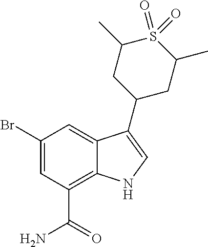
C1(Br)=CC(C(=O)N)=C2C(=C1)C(C1CC(C)S(=O)(=O)C(C)C1)=CN2
